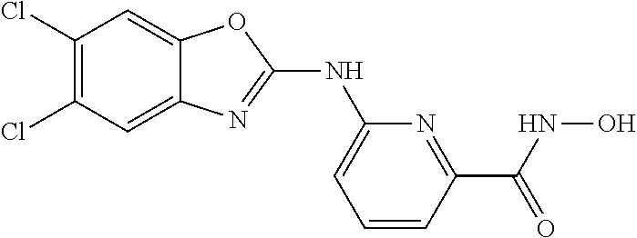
C1(Cl)=C(Cl)C=C2C(=C1)OC(NC1=CC=CC(C(=O)NO)=N1)=N2
